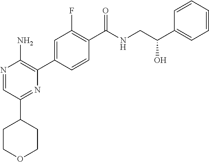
N1=CC(C2CCOCC2)=NC(C2=CC(F)=C(C(NCC(C3=CC=CC=C3)O)=O)C=C2)=C1N
